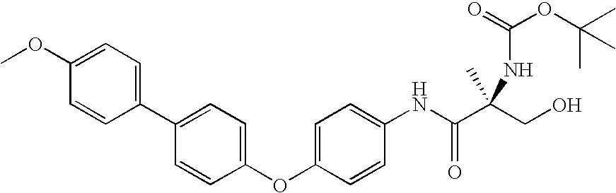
C1=C(OC2=CC=C(C3=CC=C(OC)C=C3)C=C2)C=CC(NC(C(CO)(C)NC(OC(C)(C)C)=O)=O)=C1
